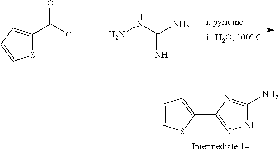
S1C(C(Cl)=O)=CC=C1.NNC(N)=N.C1=CSC(C2=NNC(N)=N2)=C1
